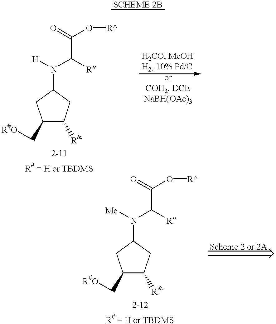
C1(C[R#O])C([R&])CC(N([H])C([R])C(=O)O[R^])C1.C1(C[R#O])C([R&])CC(N([Me])C([R])C(=O)O[R^])C1
